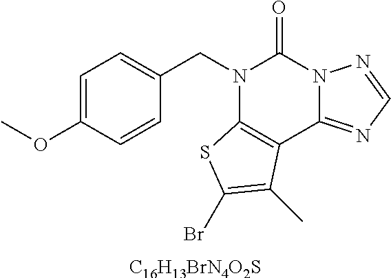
[C16H13BrN4O2S].C1=C(OC)C=CC(CN2C3=C(C4=NC=NN4C2=O)C(C)=C(Br)S3)=C1
